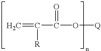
C=C([R])C(=O)O[Q]
